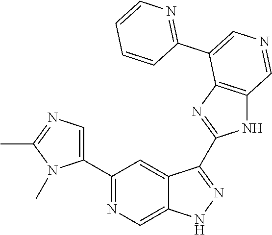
C1(C2=CN=C(C)N2C)=NC=C2C(=C1)C(C1=NC3=C(N1)C=NC=C3C1=NC=CC=C1)=NN2
